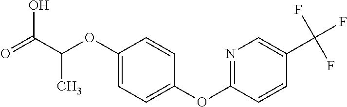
C1(OC(C(=O)O)C)=CC=C(OC2=NC=C(C(F)(F)F)C=C2)C=C1
